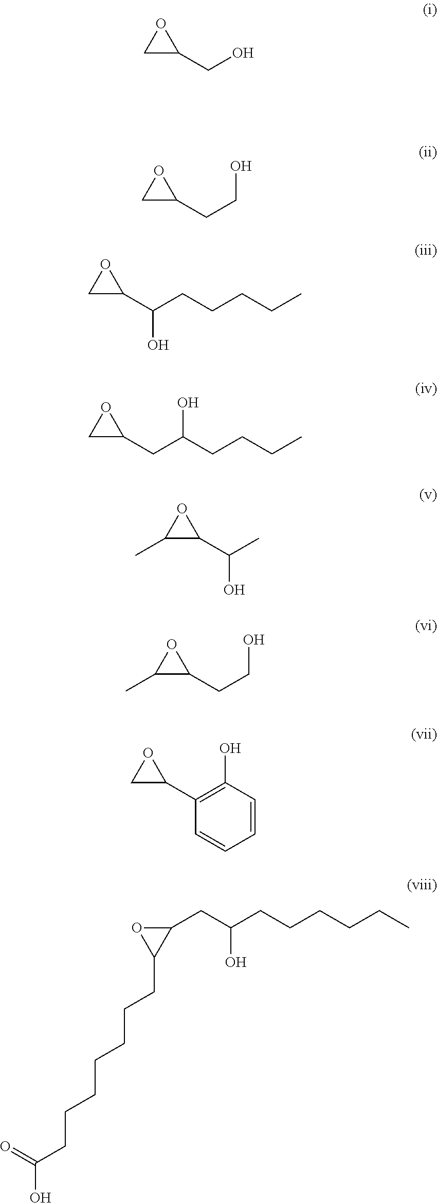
C1C(CO)O1.C1C(CCO)O1.C1C(C(CCCCC)O)O1.C1C(CC(CCCC)O)O1.C1(C)C(C(C)O)O1.C1(C)C(CCO)O1.C1C(C2=C(O)C=CC=C2)O1.C1(CC(CCCCCC)O)OC1CCCCCCCC(O)=O
